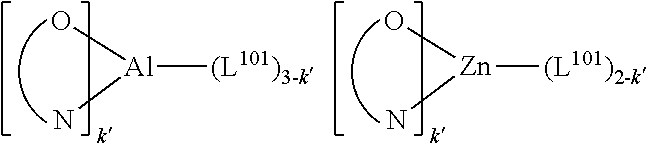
[Al](N)([(L101)3-k])O.[Zn](N)([(L101)2-k])O
